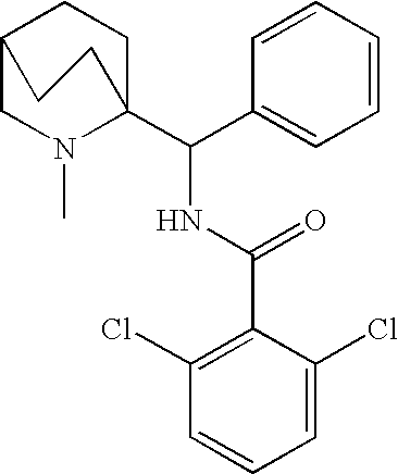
C1=CC(C(C23CCC(CN2C)CC3)NC(C2=C(Cl)C=CC=C2Cl)=O)=CC=C1
